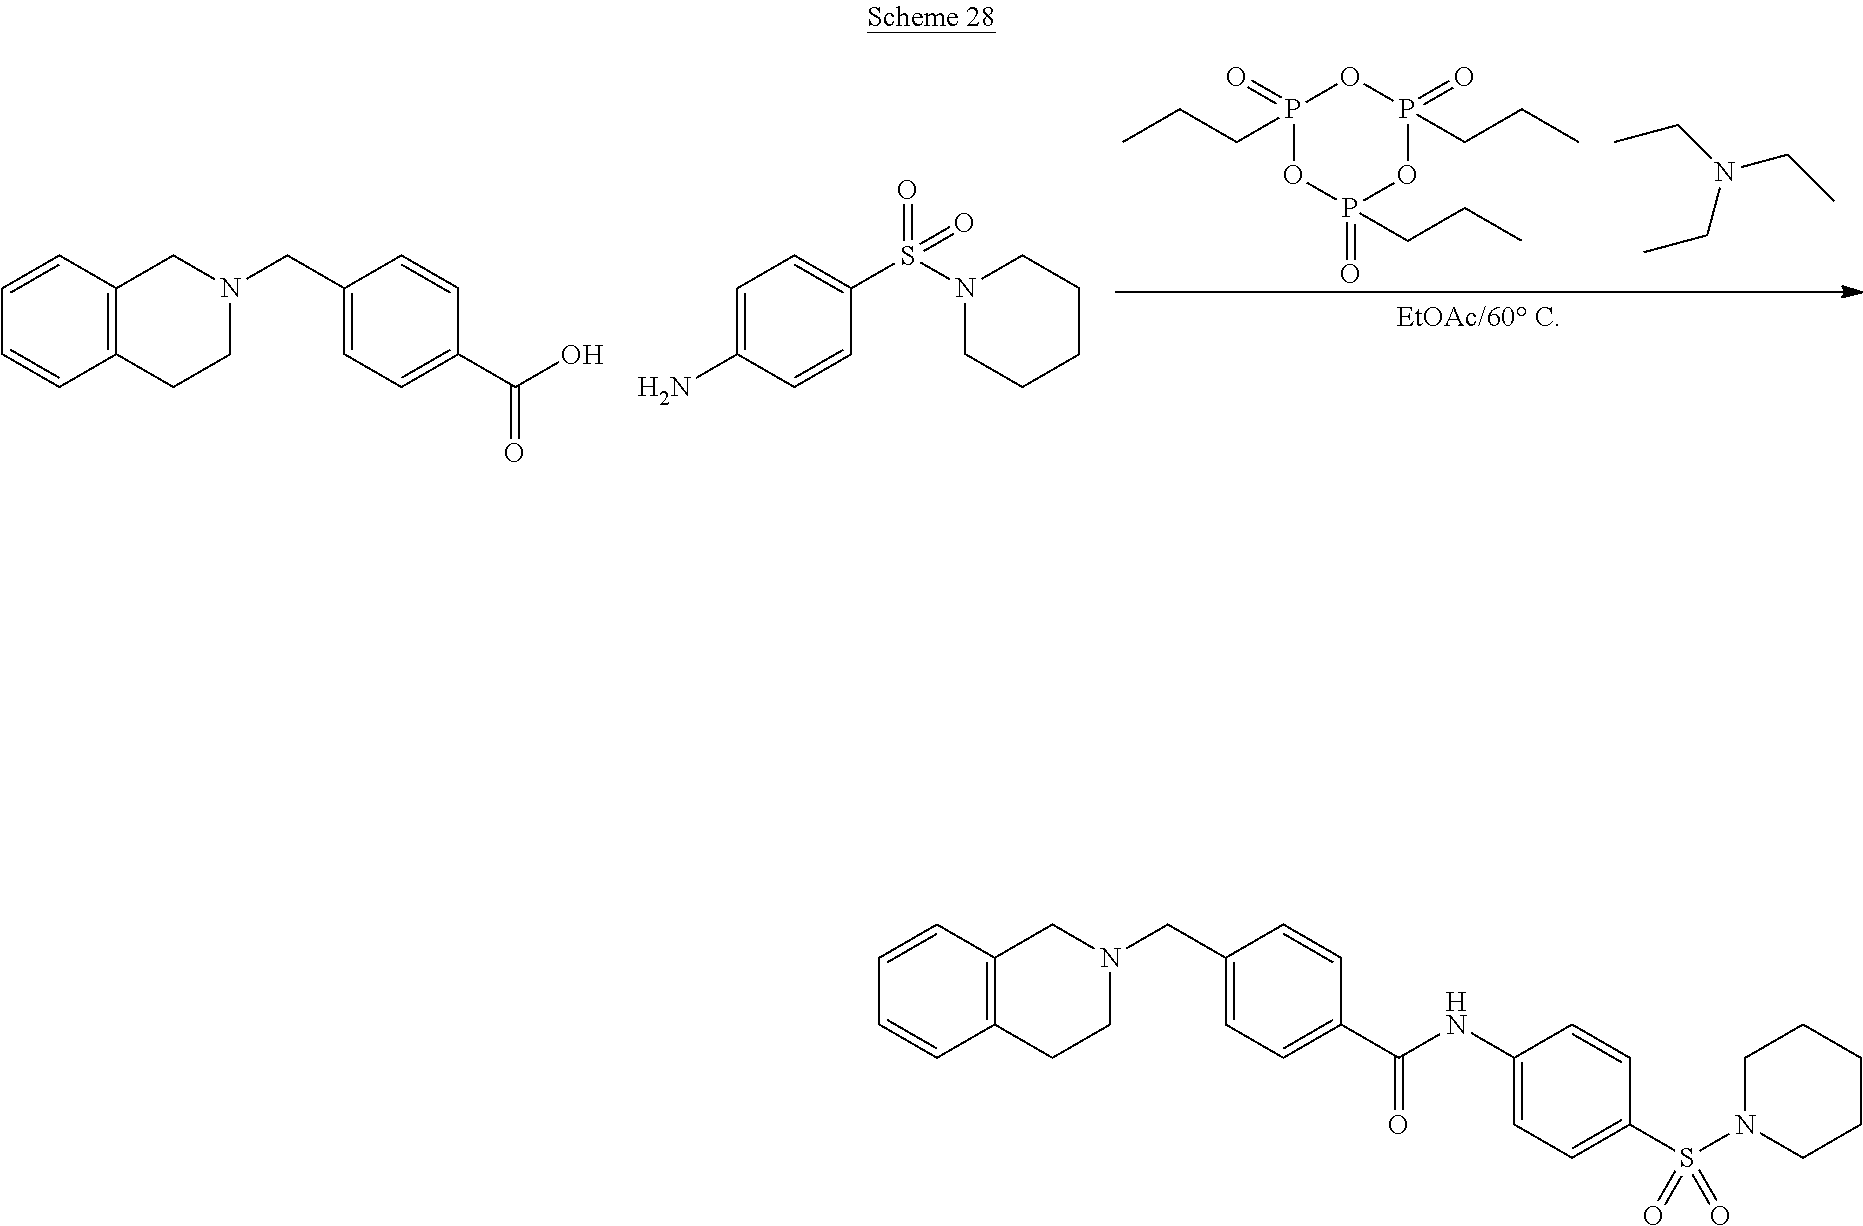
C12=C(C=CC=C1)CN(CC1=CC=C(C(O)=O)C=C1)CC2.C1CCN(S(C2=CC=C(N)C=C2)(=O)=O)CC1.P1(=O)(CCC)OP(=O)(CCC)OP(=O)(CCC)O1.CCN(CC)CC.C12=C(C=CC=C1)CN(CC1=CC=C(C(=O)NC3=CC=C(S(N4CCCCC4)(=O)=O)C=C3)C=C1)CC2
